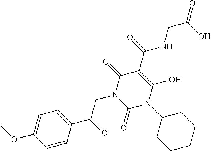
C1=C(OC)C=CC(C(CN2C(=O)N(C3CCCCC3)C(O)=C(C(NCC(O)=O)=O)C2=O)=O)=C1
